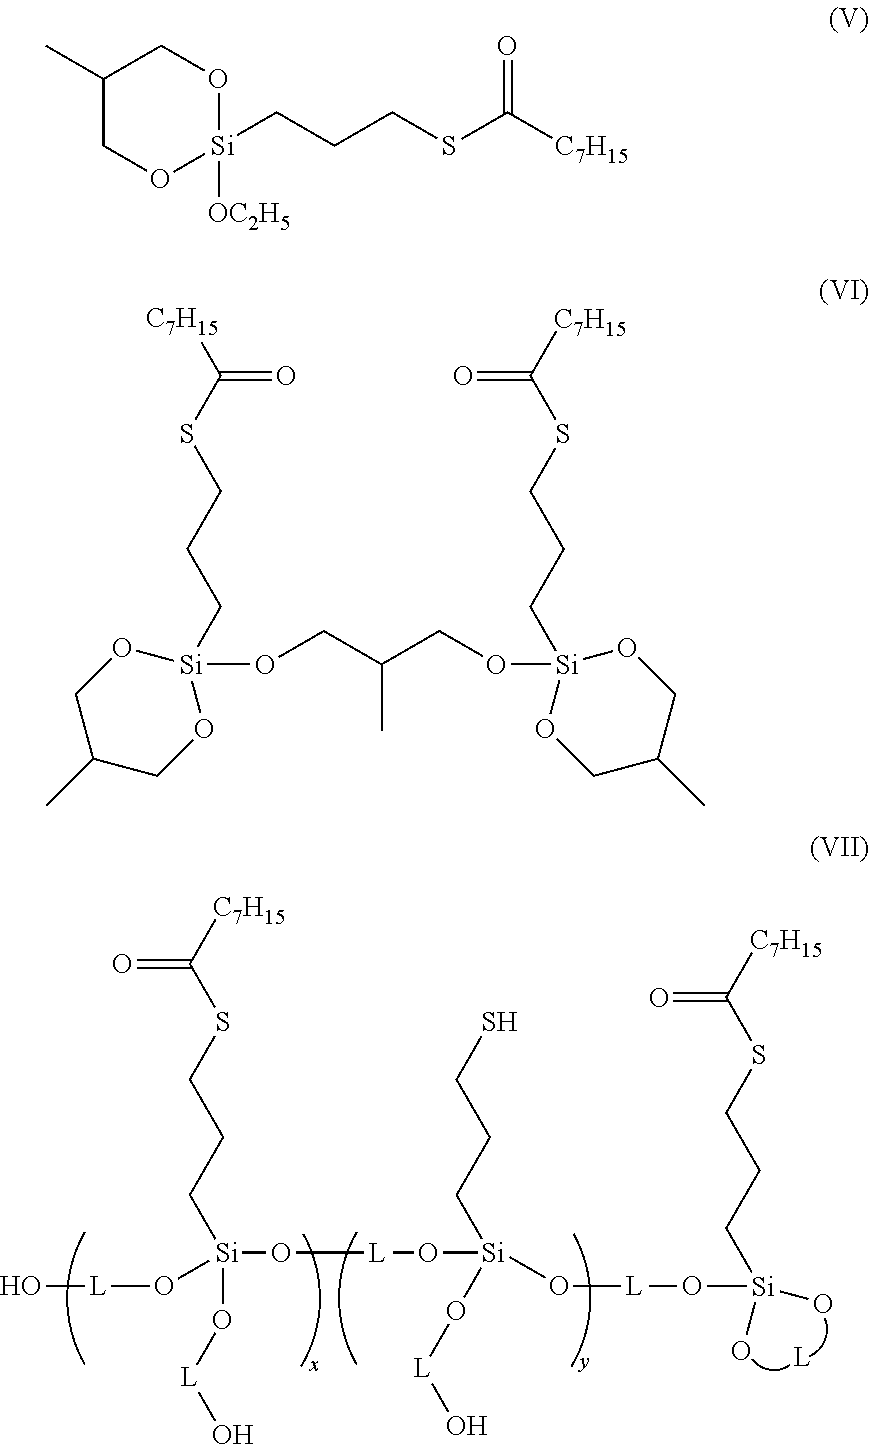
O=C([C7H15])SCCC[Si](O[L]O)(O[L]O[Si](O[L]O[Si](O)(O)CCCSC([C7H15])=O)(O[L]O)CCCS)O[L]O.C1(C)CO[Si]([OC2H5])(CCCSC([C7H15])=O)OC1.O1[Si](CCCSC([C7H15])=O)(OCC(CO[Si]2(CCCSC([C7H15])=O)OCC(C)CO2)C)OCC(C)C1
